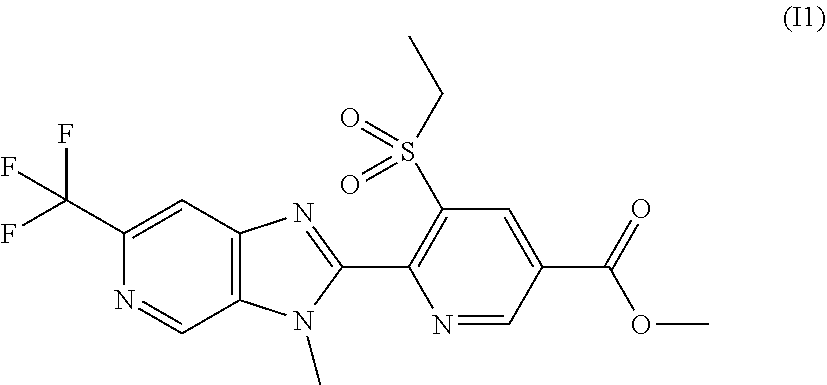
C1(C(F)(F)F)=CC2=C(C=N1)N(C)C(C1=C(S(CC)(=O)=O)C=C(C(=O)OC)C=N1)=N2
